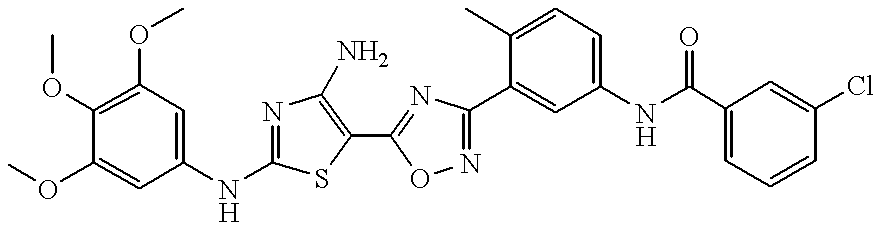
N(C1=NC(N)=C(C2=NC(C3=CC(NC(C4=CC=CC(Cl)=C4)=O)=CC=C3C)=NO2)S1)C1=CC(OC)=C(OC)C(OC)=C1
